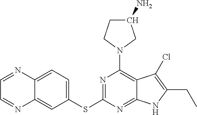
N1=C(SC2=CC=C3C(=C2)N=CC=N3)N=C2C(=C1N1CC(N)CC1)C(Cl)=C(CC)N2
